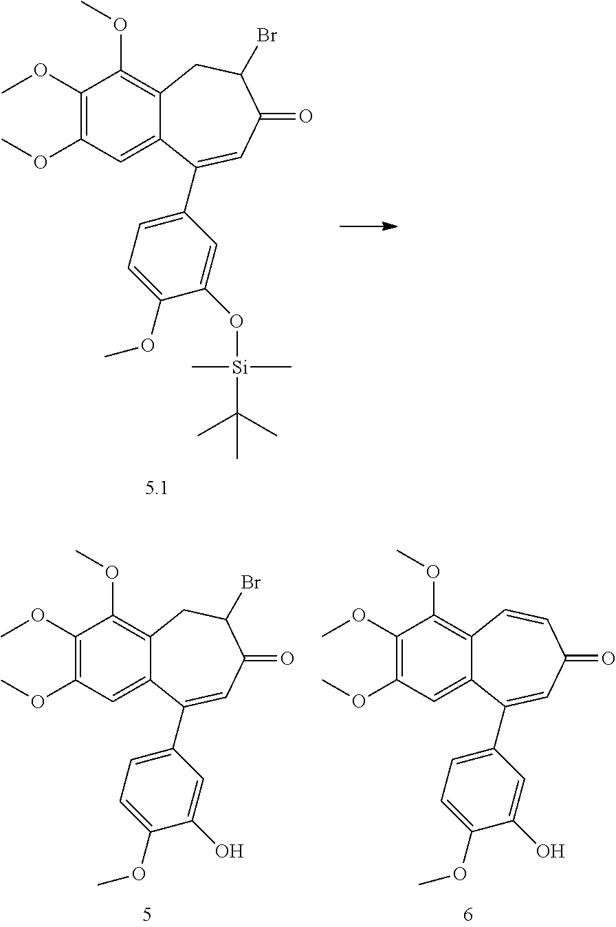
C1(OC)=C(OC)C=C2C(=C1OC)CC(Br)C(=O)C=C2C1=CC=C(OC)C(O[Si](C(C)(C)C)(C)C)=C1.C1(OC)=C(OC)C=C2C(=C1OC)C=CC(=O)C=C2C1=CC=C(OC)C(O)=C1.C1(OC)=C(OC)C=C2C(=C1OC)CC(Br)C(=O)C=C2C1=CC=C(OC)C(O)=C1
